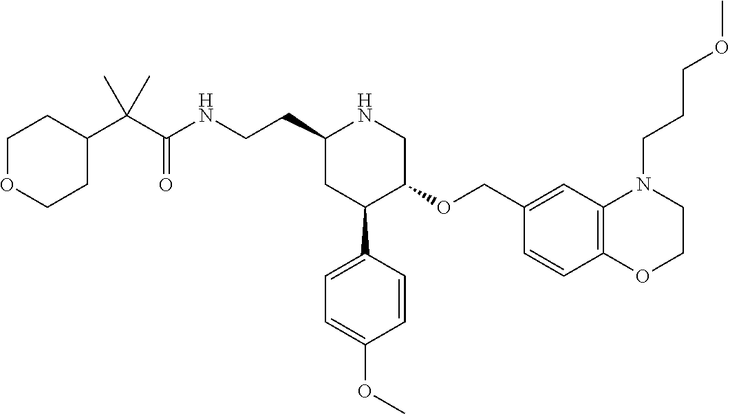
C1(CCNC(C(C2CCOCC2)(C)C)=O)CC(C2=CC=C(OC)C=C2)C(OCC2=CC3=C(C=C2)OCCN3CCCOC)CN1
